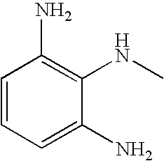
C1=CC=C(N)C(NC)=C1N
